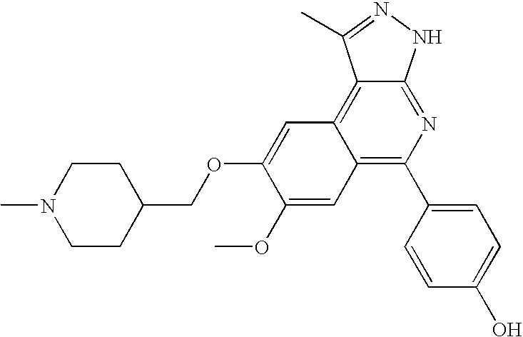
C1CC(COC2=CC3=C4C(=NC(C5=CC=C(O)C=C5)=C3C=C2OC)NN=C4C)CCN1C
